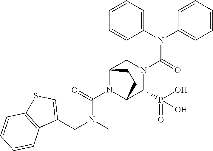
C(C1=CSC2=C1C=CC=C2)N(C(N1C2C(P(O)(=O)O)N(C(N(C3=CC=CC=C3)C3=CC=CC=C3)=O)CC1CC2)=O)C
